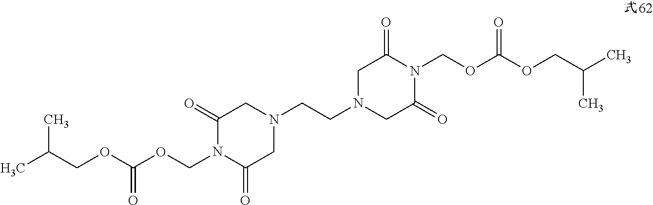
C1(=O)N(COC(=O)OCC(C)C)C(=O)CN(CCN2CC(=O)N(COC(=O)OCC(C)C)C(=O)C2)C1
